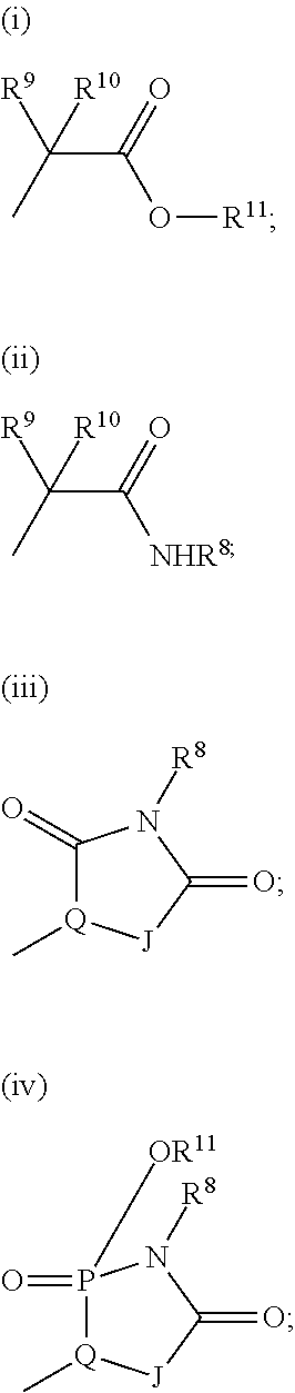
CC(C(O[R11])=O)([R9])[R10].CC(C([NHR8])=O)([R9])[R10].C1(=O)[Q](C)[J]C(=O)N1[R8].P1(=O)([OR11])[Q](C)[J]C(=O)N1[R8]
